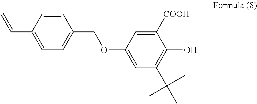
C1(COC2=CC(C(C)(C)C)=C(O)C([COOH])=C2)=CC=C(C=C)C=C1
